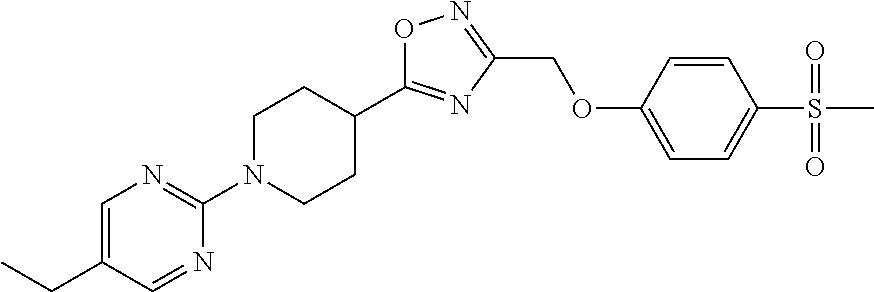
C1=CC(OCC2=NOC(C3CCN(C4=NC=C(CC)C=N4)CC3)=N2)=CC=C1S(C)(=O)=O
